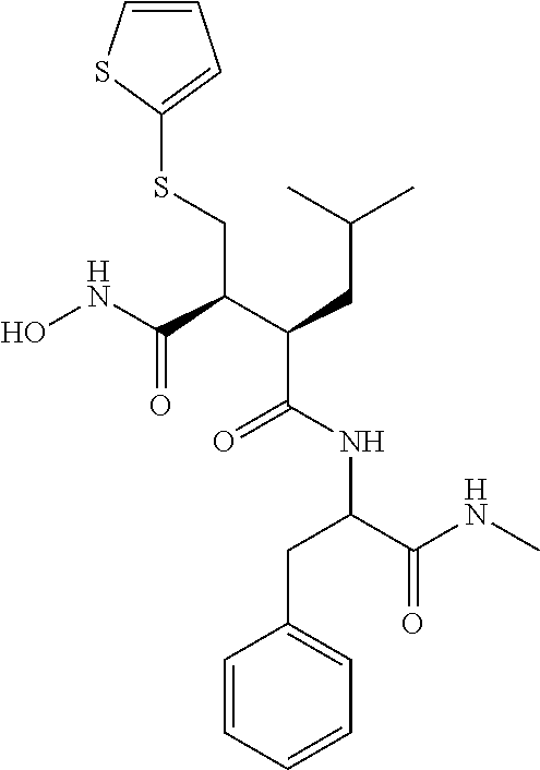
ONC(C(C(CC(C)C)C(=O)NC(C(NC)=O)CC1=CC=CC=C1)CSC1=CC=CS1)=O
